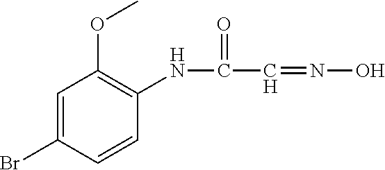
C1=C(Br)C=CC(NC(C=NO)=O)=C1OC
